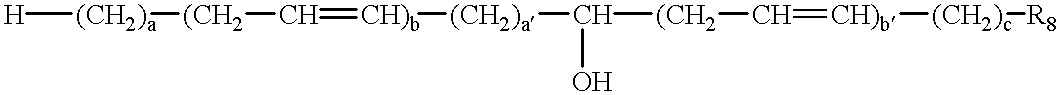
[H][(CH2)a][(CH2]C=[CH)b][(CH2)a]C([(CH2]C=[CH)b][(CH2)c][R8])O
